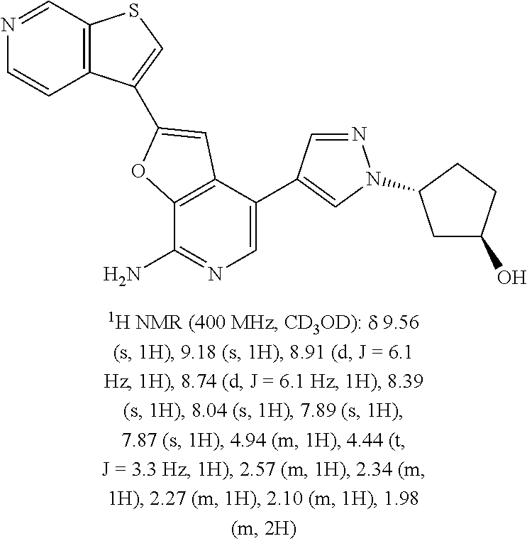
C12=C(C(C3=CN(C4CC(O)CC4)N=C3)=CN=C1N)C=C(C1=CSC3=C1C=CN=C3)O2
